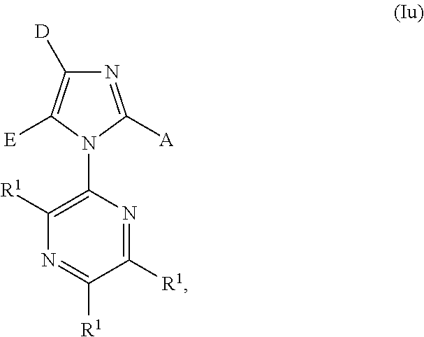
C1([R1])=C(N2C([A])=NC([D])=C2[E])N=C([R1])C([R1])=N1
